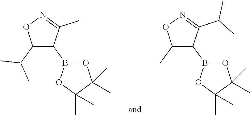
C1(C)=C(B2OC(C)(C)C(C)(C)O2)C(C(C)C)=NO1.C1(C(C)C)=C(B2OC(C)(C)C(C)(C)O2)C(C)=NO1
